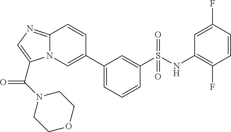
N12C(=NC=C1C(=O)N1CCOCC1)C=CC(C1=CC=CC(S(NC3=C(F)C=CC(F)=C3)(=O)=O)=C1)=C2
